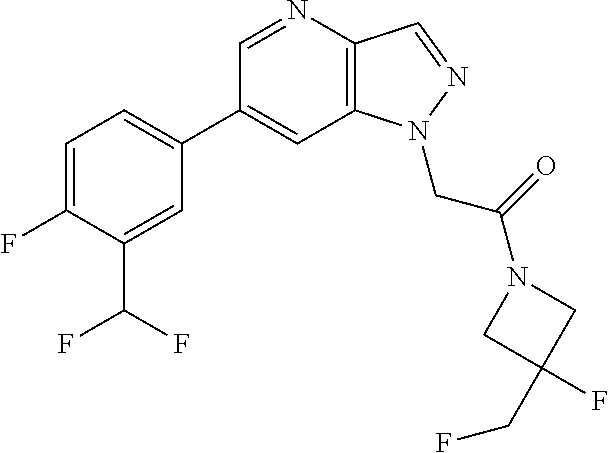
C1(C2=CC=C(F)C(C(F)F)=C2)=CC2=C(C=NN2CC(=O)N2CC(CF)(F)C2)N=C1
